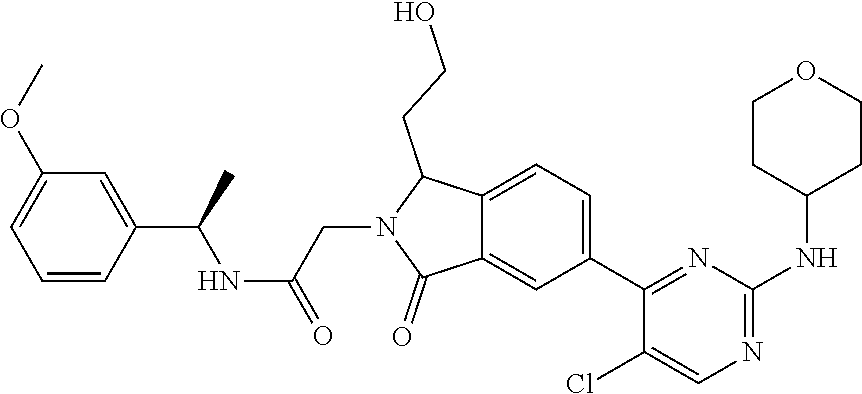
C1=CC(C(C)NC(=O)CN2C(=O)C3=CC(C4=NC(NC5CCOCC5)=NC=C4Cl)=CC=C3C2CCO)=CC(OC)=C1
